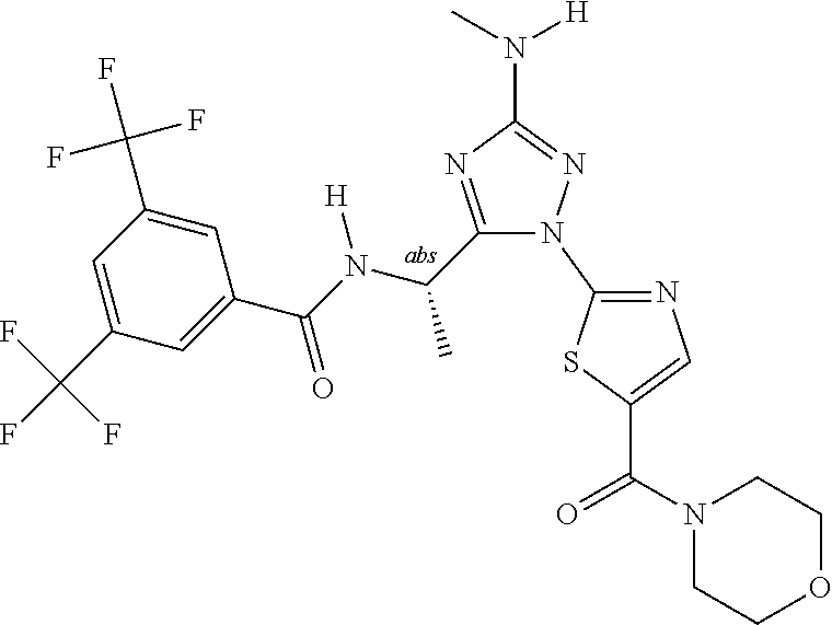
N1=C(N2N=C(N([H])C)N=C2C(C)N([H])C(C2=CC(C(F)(F)F)=CC(C(F)(F)F)=C2)=O)SC(C(=O)N2CCOCC2)=C1
